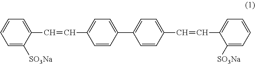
C1=C([SO3Na])C(C=CC2=CC=C(C3=CC=C(C=CC4=CC=CC=C4[SO3Na])C=C3)C=C2)=CC=C1
